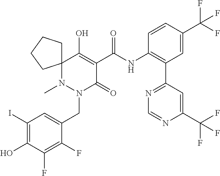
N1(C)N(CC2=CC(I)=C(O)C(F)=C2F)C(=O)C(C(NC2=C(C3=NC=NC(C(F)(F)F)=C3)C=C(C(F)(F)F)C=C2)=O)=C(O)C12CCCC2
